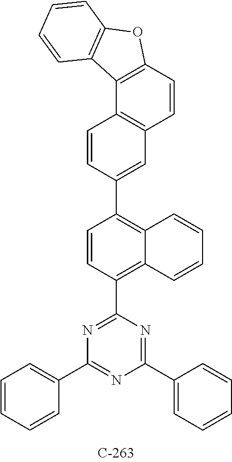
N1=C(C2=C3C(=C(C4=CC5=C(C=C4)C4=C(C=C5)OC5=C4C=CC=C5)C=C2)C=CC=C3)N=C(C2=CC=CC=C2)N=C1C1=CC=CC=C1
